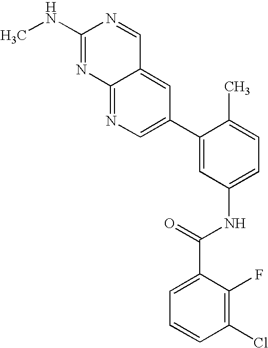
C12=CC(C3=CC(NC(C4=CC=CC(Cl)=C4F)=O)=CC=C3C)=CN=C1N=C(NC)N=C2
